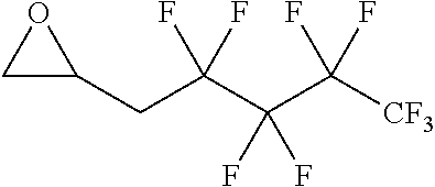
C1C(CC(C(C([CF3])(F)F)(F)F)(F)F)O1
